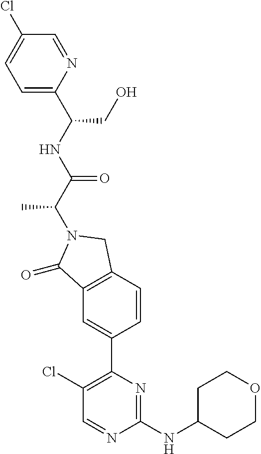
C1(=O)C2=C(CN1C(C(NC(C1=CC=C(Cl)C=N1)CO)=O)C)C=CC(C1=C(Cl)C=NC(NC3CCOCC3)=N1)=C2
